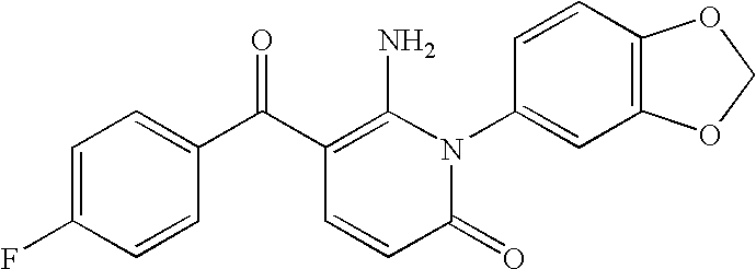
C1=C(F)C=CC(C(C2=C(N)N(C3=CC4=C(C=C3)OCO4)C(=O)C=C2)=O)=C1
